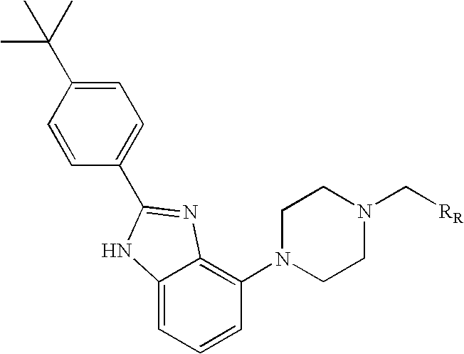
C1=C(C(C)(C)C)C=CC(C2=NC3=C(N4CCN(C[RR])CC4)C=CC=C3N2)=C1
